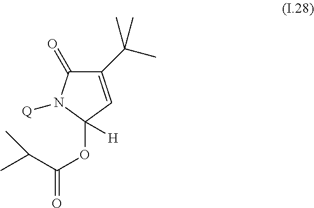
C1(C(C)(C)C)=CC(OC(=O)C(C)C)([H])N([Q])C1=O
